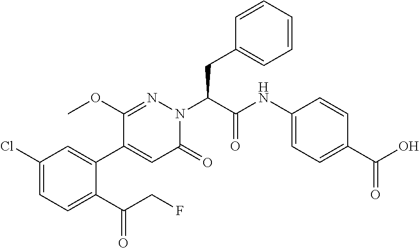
C1(Cl)=CC=C(C(CF)=O)C(C2=CC(=O)N(C(C(NC3=CC=C(C(O)=O)C=C3)=O)CC3=CC=CC=C3)N=C2OC)=C1
